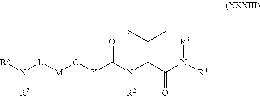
[R6]N([L][M][G][Y]C(N(C(C(N([R4])[R3])=O)C(SC)(C)C)[R2])=O)[R7]
